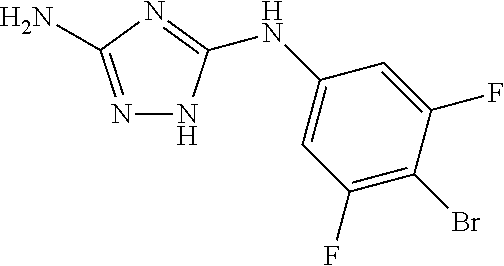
N1=C(N)N=C(NC2=CC(F)=C(Br)C(F)=C2)N1
